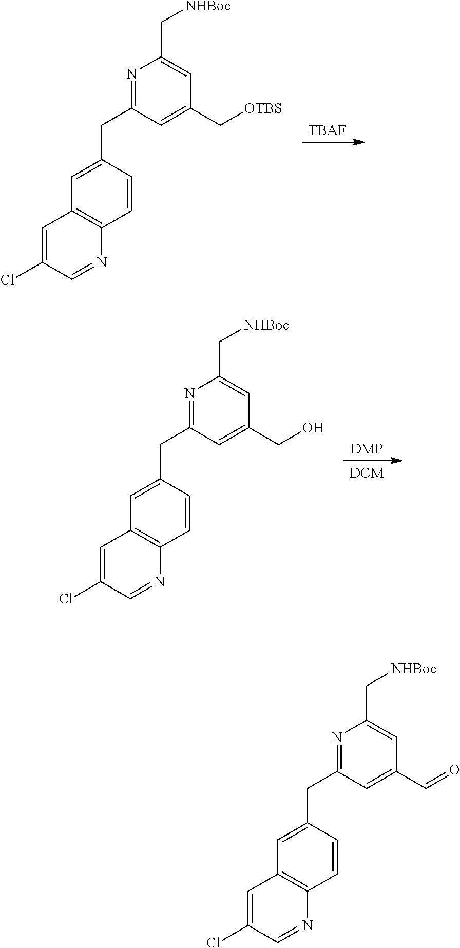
[TBAF].N1=C(CC2=CC3=C(C=C2)N=CC(Cl)=C3)C=C(C[OTBS])C=C1C[NHBoc].[DMP].[DCM].N1=C(CC2=CC3=C(C=C2)N=CC(Cl)=C3)C=C(CO)C=C1C[NHBoc].N1=C(CC2=CC3=C(C=C2)N=CC(Cl)=C3)C=C(C=O)C=C1C[NHBoc]
